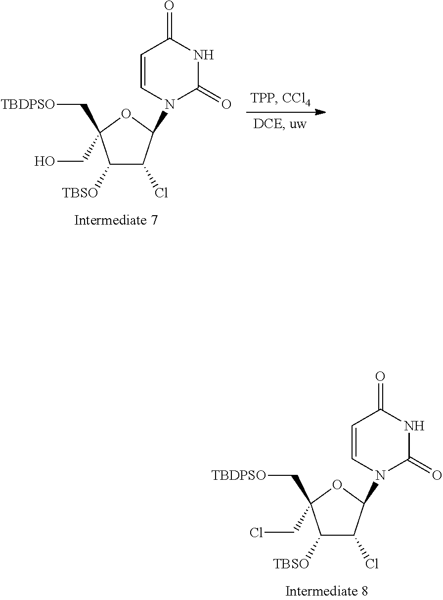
C1([TBSO])C(Cl)C(N2C=CC(=O)NC2=O)OC1(C[TBDPSO])CO.C1([TBSO])C(Cl)C(N2C=CC(=O)NC2=O)OC1(C[TBDPSO])CCl
